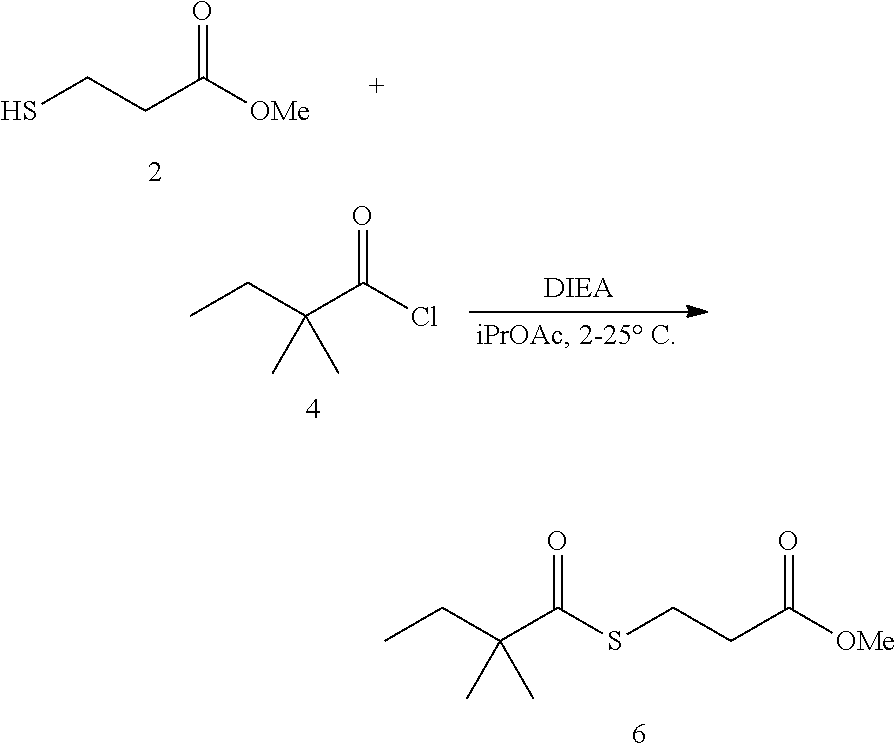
CCC(C(=O)SCCC([OMe])=O)(C)C.SCCC([OMe])=O.CCC(C(Cl)=O)(C)C
